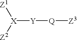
[X]([Y][Q][Z3])([Z1])[Z2]
